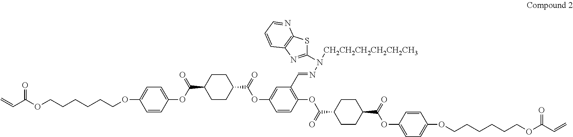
C(C(OCCCCCCOC1=CC=C(OC(C2CCC(C(=O)OC3=CC(C=NN([CH2CH2CH2CH2CH2CH3])C4=NC5=C(S4)N=CC=C5)=C(OC(C4CCC(C(=O)OC5=CC=C(OCCCCCCOC(C=C)=O)C=C5)CC4)=O)C=C3)CC2)=O)C=C1)=O)=C
